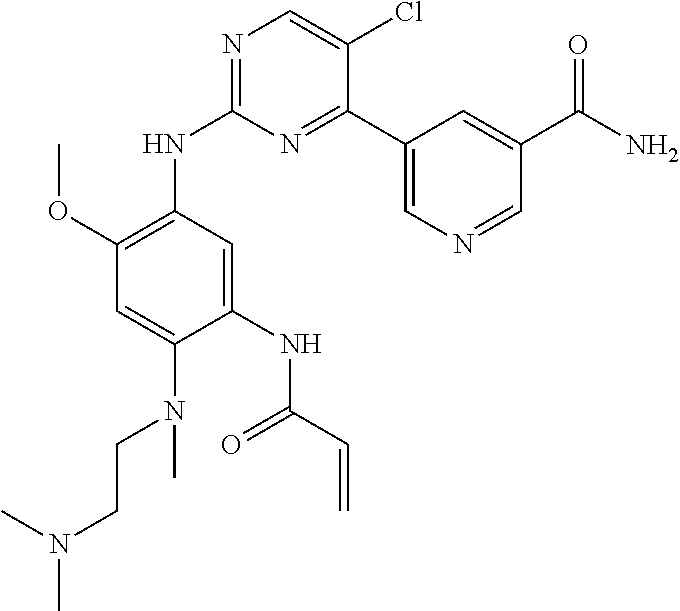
C1=C(N(CCN(C)C)C)C(NC(C=C)=O)=CC(NC2=NC=C(Cl)C(C3=CN=CC(C(N)=O)=C3)=N2)=C1OC
